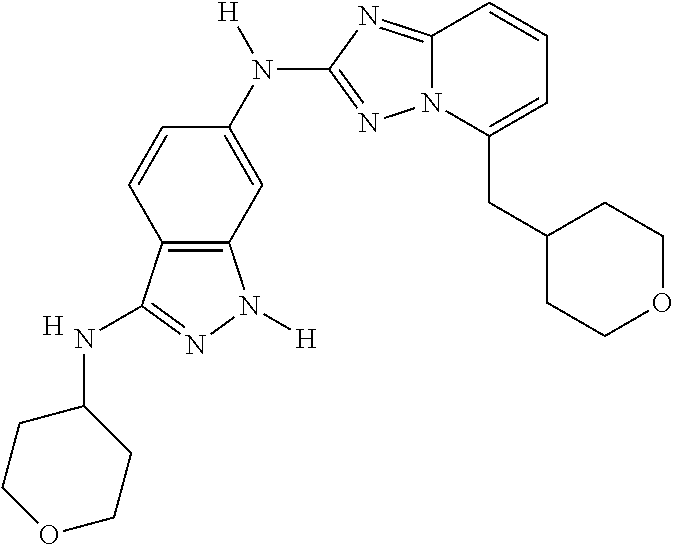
C1=CC2=C(C=C1N([H])C1=NN3C(=N1)C=CC=C3CC1CCOCC1)N([H])N=C2NC1CCOCC1.[H]
